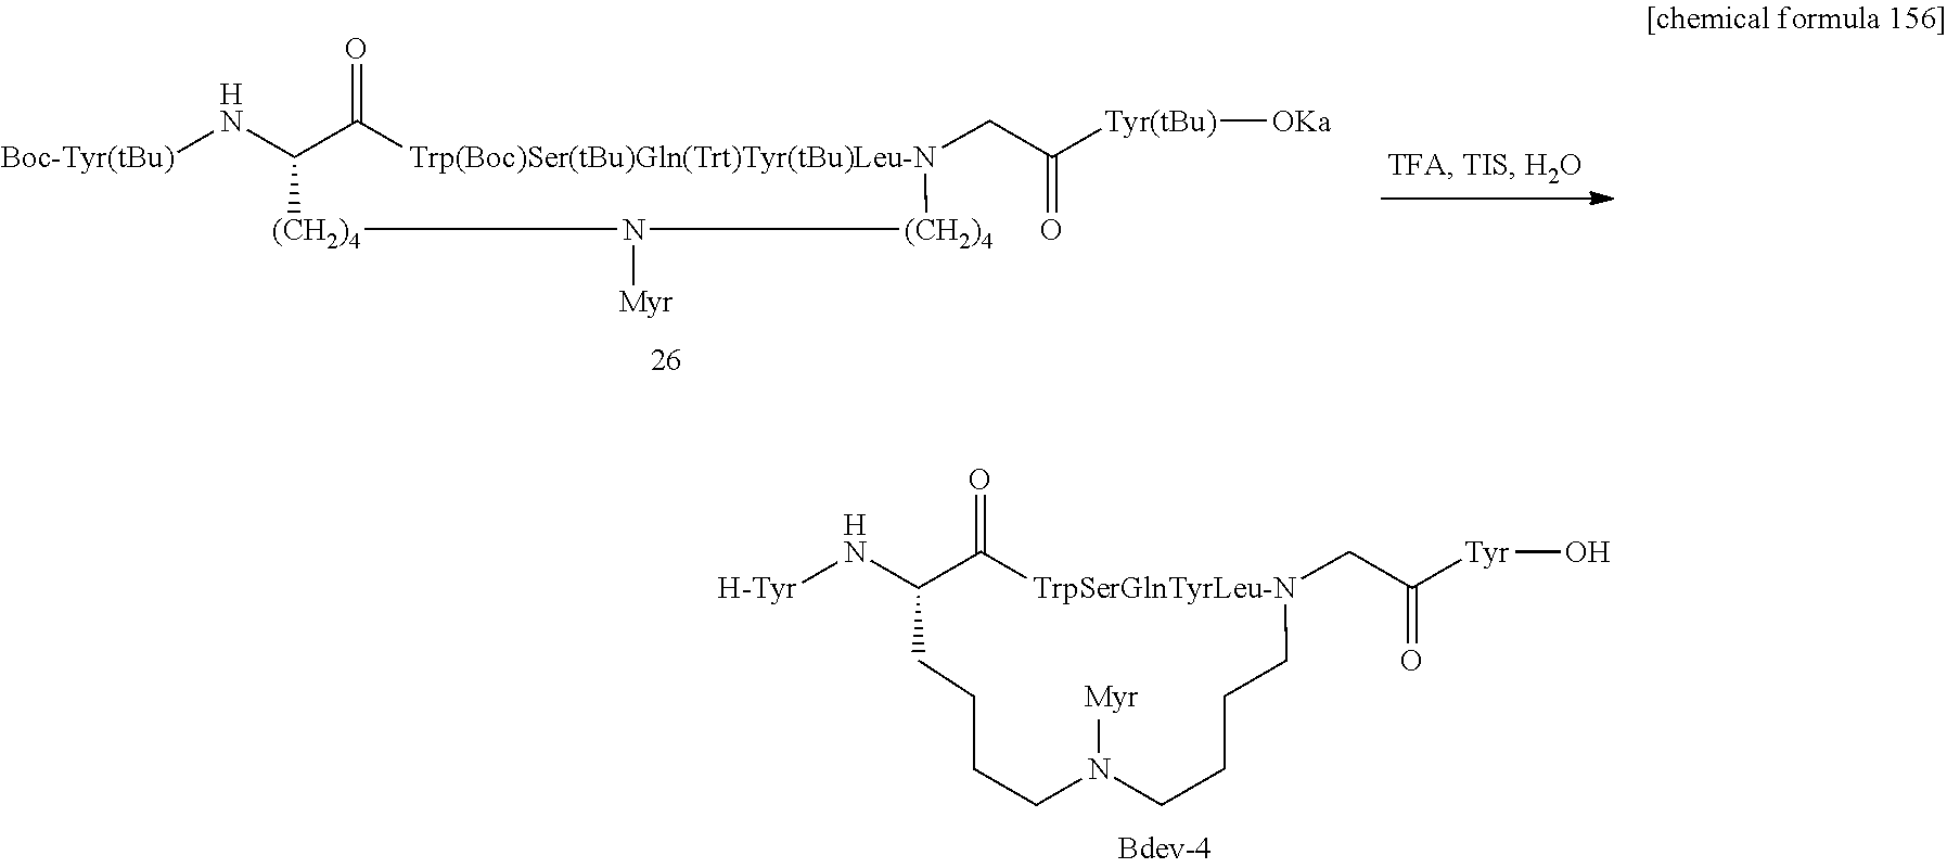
[Boc-Tyr(tBu)]NC1C(=O)[Trp(Boc)Ser(tBu)Gln(Trt)Tyr(tBu)Leu-N](CC([Tyr(tBu)][OKa])=O)[(CH2)4]N([Myr])[(CH2)4]1.N(C1C(=O)[TrpSerGlnTyrLeu-N](CC([Tyr]O)=O)CCCCN([Myr])CCCC1)[H-Tyr]
